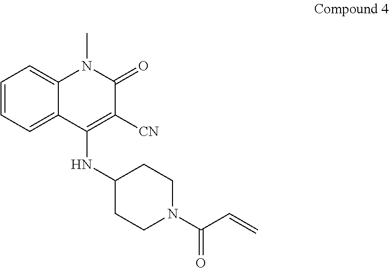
C1=CC=C2C(=C1)N(C)C(=O)C([CN])=C2NC1CCN(C(C=C)=O)CC1
